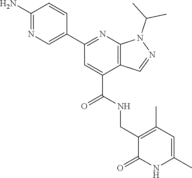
C1(C2=CN=C(N)C=C2)=NC2=C(C(C(=O)NCC3=C(C)C=C(C)NC3=O)=C1)C=NN2C(C)C
